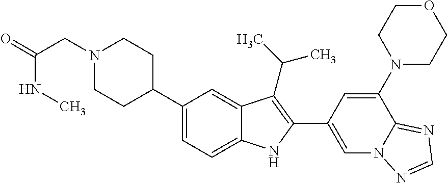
N1(CC(=O)NC)CCC(C2=CC=C3C(=C2)C(C(C)C)=C(C2=CN4C(=NC=N4)C(N4CCOCC4)=C2)N3)CC1
